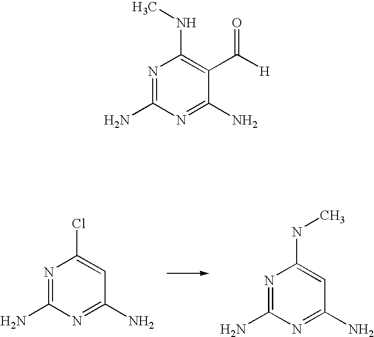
C1=C(Cl)N=C(N)N=C1N.C1=C(NC)N=C(N)N=C1N.C1(C([H])=O)=C(NC)N=C(N)N=C1N
